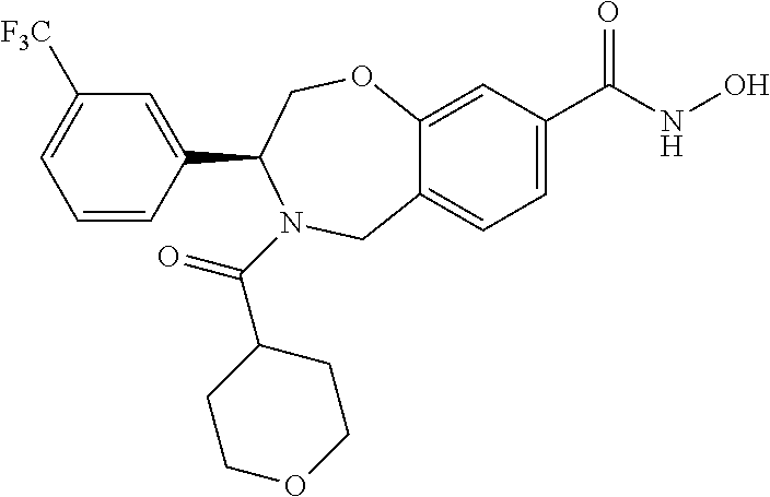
C1([F3C])=CC=CC(C2N(C(=O)C3CCOCC3)CC3=CC=C(C(NO)=O)C=C3OC2)=C1
